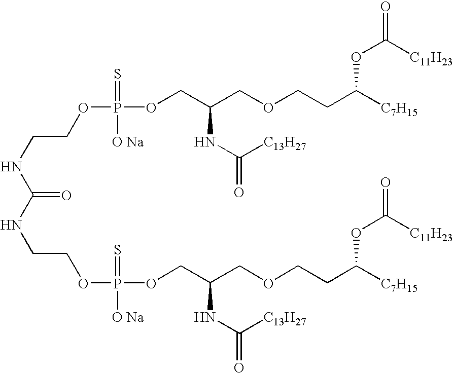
C(NC(=O)NCCOP([O Na])(=S)OCC(COCCC([C7H15])OC(=O)[C11H23])NC(=O)[C13H27])COP(=S)([O Na])OCC(COCCC([C7H15])OC(=O)[C11H23])NC([C13H27])=O
